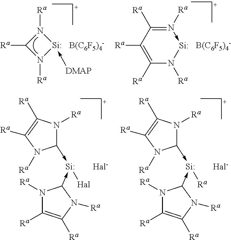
N1([Ra])C([Ra])=C([Ra])N([Ra])C1->[Si](-C1N([Ra])C([Ra])=C([Ra])N1[Ra])[Hal].N1([Ra])C([Ra])=C([Ra])N([Ra])C1->[Si](-C1N([Ra])C([Ra])=C([Ra])N1[Ra])[Ra].N1([Ra])C([Ra])N([Ra])[Si]1-[DMAP].[B(C6F5)4-].[B(C6F5)4-].N1([Ra])->[Si]N([Ra])C([Ra])=C([Ra])C=1[Ra]
